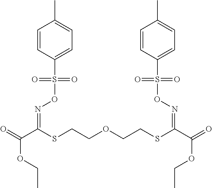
C1=CC(S(ON=C(C(=O)OCC)SCCOCCSC(C(=O)OCC)=NOS(C2=CC=C(C)C=C2)(=O)=O)(=O)=O)=CC=C1C
